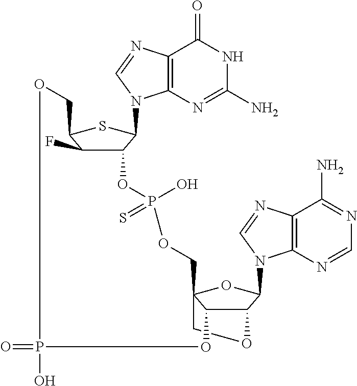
C1C23C(C(C(N4C5=C(C(N)=NC=N5)N=C4)O2)O1)OP(O)(=O)OCC1C(F)C(C(N2C4=C(N=C2)C(=O)NC(N)=N4)S1)OP(O)(=S)OC3
